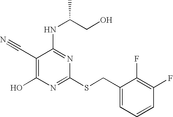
C1(C#N)=C(O)N=C(SCC2=CC=CC(F)=C2F)N=C1NC(CO)C
